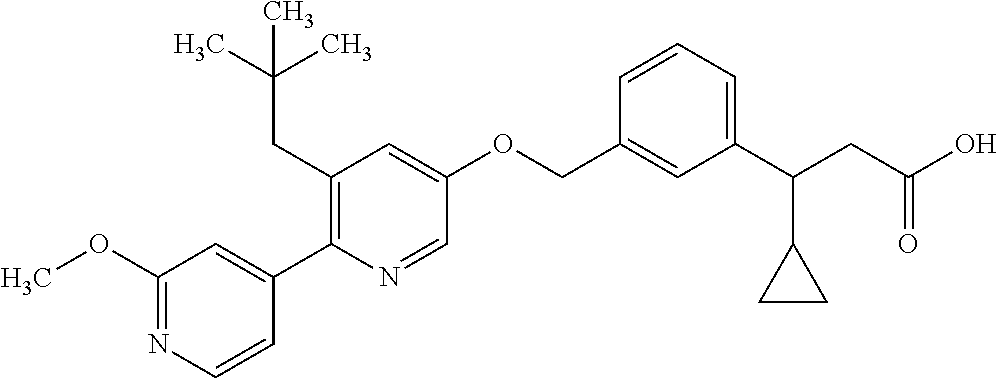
C1(OC)=NC=CC(C2=C(CC(C)(C)C)C=C(OCC3=CC(C(CC(O)=O)C4CC4)=CC=C3)C=N2)=C1
